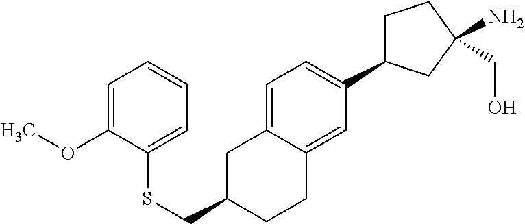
C1=C2C(=CC(C3CCC(CO)(N)C3)=C1)CCC(CSC1=CC=CC=C1OC)C2
